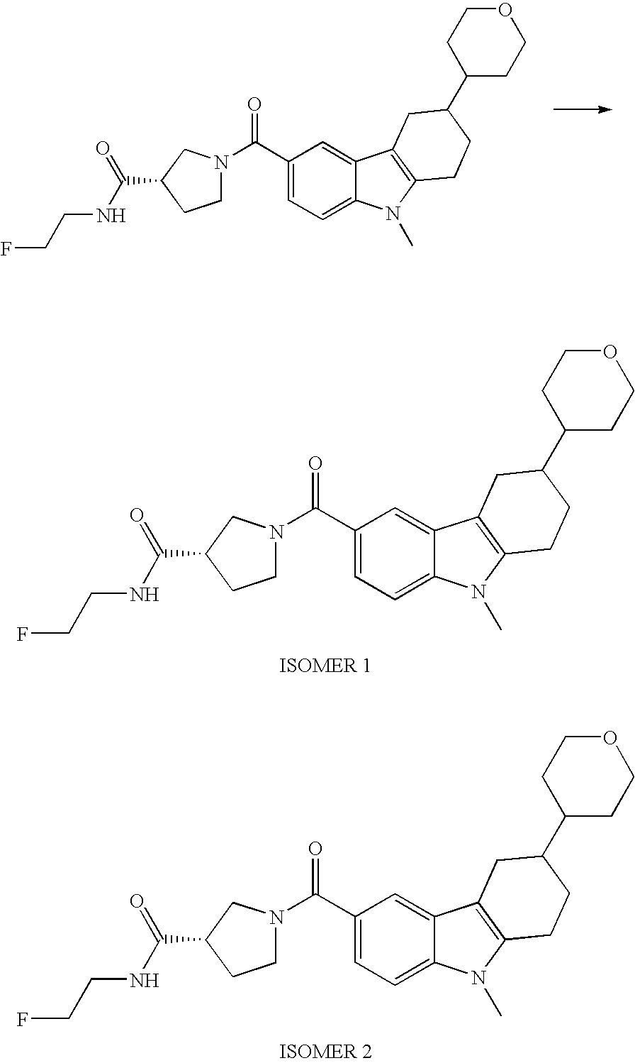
C1(C(=O)N2CCC(C(NCCF)=O)C2)=CC=C2C(=C1)C1=C(N2C)CCC(C2CCOCC2)C1.C1(C(=O)N2CCC(C(NCCF)=O)C2)=CC=C2C(=C1)C1=C(N2C)CCC(C2CCOCC2)C1.C1(C(=O)N2CCC(C(NCCF)=O)C2)=CC=C2C(=C1)C1=C(N2C)CCC(C2CCOCC2)C1
